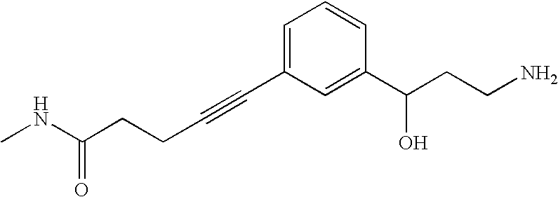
C(C#CC1=CC=CC(C(CCN)O)=C1)CC(NC)=O
